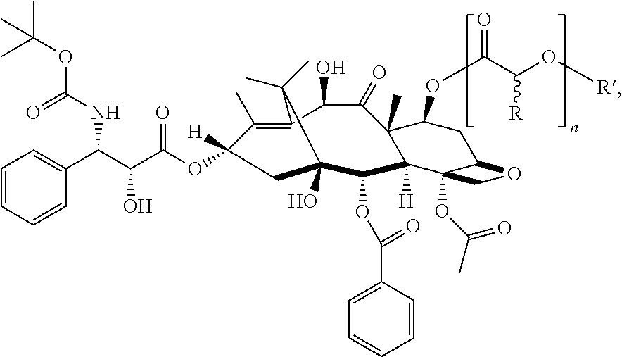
C(C(C1=CC=CC=C1)NC(OC(C)(C)C)=O)(C(=O)OC1([H])C(C)=C2C(O)C(=O)C3(C)C([H])(C4(OC(C)=O)C(CC3OC(C(O[R])[R])=O)OC4)C(OC(C3=CC=CC=C3)=O)C(O)(C1)C2(C)C)O
